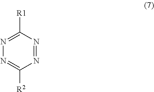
N1=C([R2])N=NC([R1])=N1
